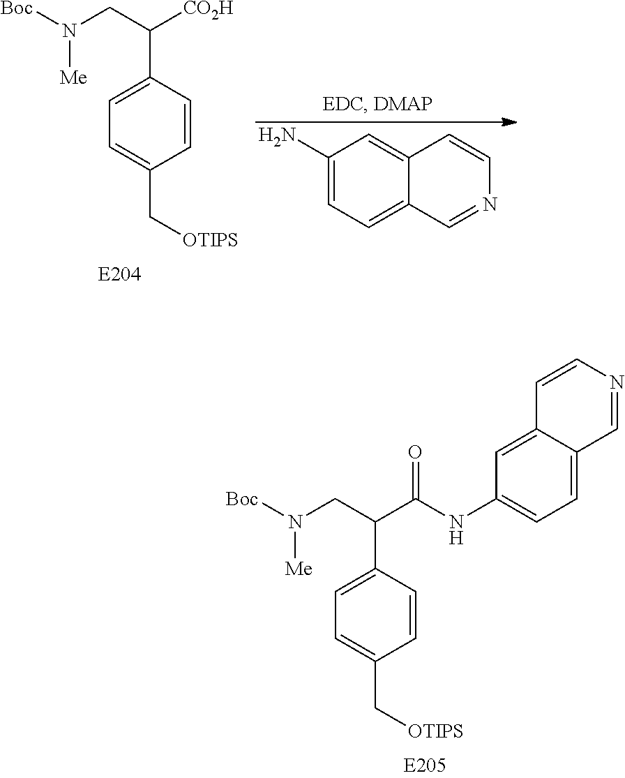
C([CO2H])(CN([Boc])[Me])C1=CC=C(C[OTIPS])C=C1.C1(N)=CC=C2C(=C1)C=CN=C2.C(C(NC1=CC=C2C(=C1)C=CN=C2)=O)(CN([Boc])[Me])C1=CC=C(C[OTIPS])C=C1
